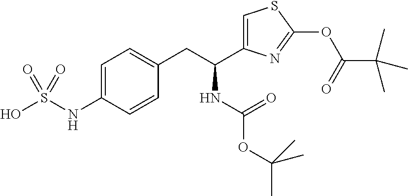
C1=C(NS(O)(=O)=O)C=CC(CC(NC(OC(C)(C)C)=O)C2=CSC(OC(=O)C(C)(C)C)=N2)=C1
